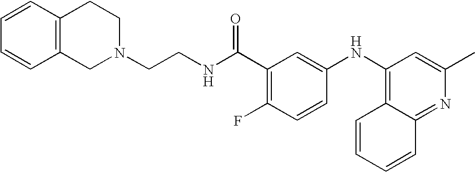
C1=CC2=C(C=C1)CCN(CCNC(C1=C(F)C=CC(NC3=C4C(=NC(C)=C3)C=CC=C4)=C1)=O)C2
